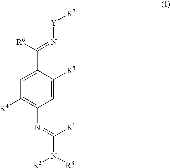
C1(C([R6])=N[Y][R7])=CC([R4])=C(N=C([R1])N([R3])[R2])C=C1[R5]
